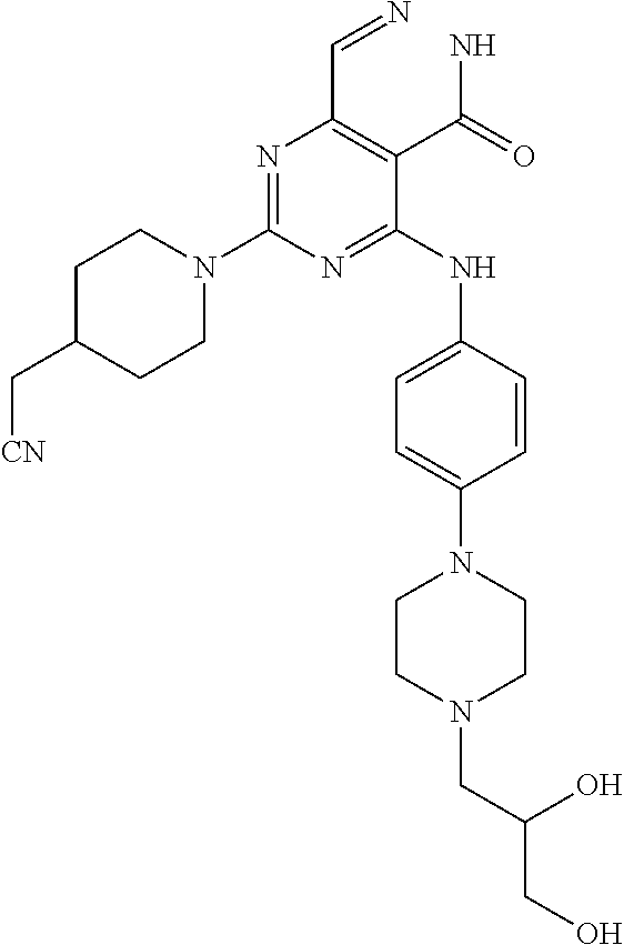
N1=C(N2CCC(C[CN])CC2)N=C(NC2=CC=C(N3CCN(CC(O)CO)CC3)C=C2)C(C(N)=O)=C1C=N
